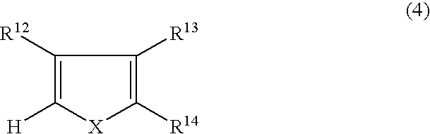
C1([R12])=C([H])[X]C([R14])=C1[R13]
